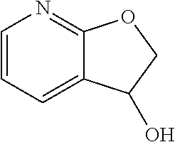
C1=CC=C2C(=N1)OCC2O
